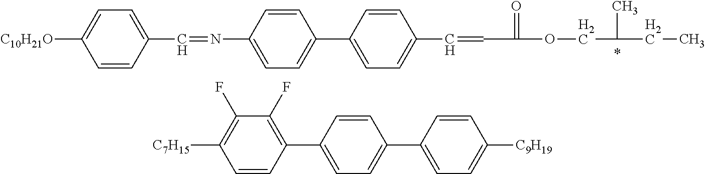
C1=CC(C=NC2=CC=C(C3=CC=C(C=CC(=O)OCC(C)CC)C=C3)C=C2)=CC=C1[C10H21O].C1=CC(C2=CC=C(C3=CC=C([C9H19])C=C3)C=C2)=C(F)C(F)=C1[C7H15]
